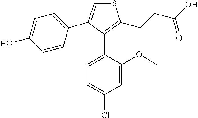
S1C=C(C2=CC=C(O)C=C2)C(C2=CC=C(Cl)C=C2OC)=C1CCC(O)=O
